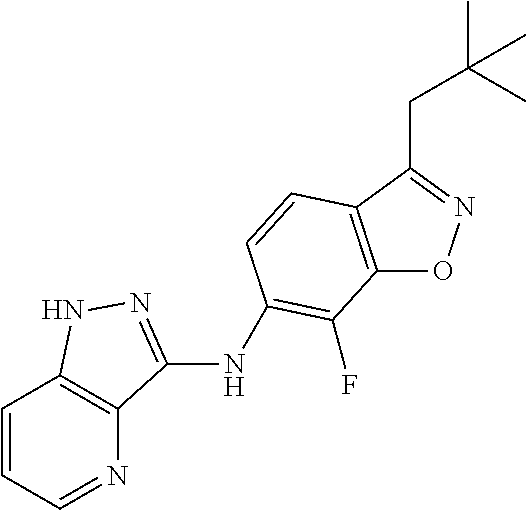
C12=C(C(CC(C)(C)C)=NO1)C=CC(NC1=NNC3=C1N=CC=C3)=C2F
